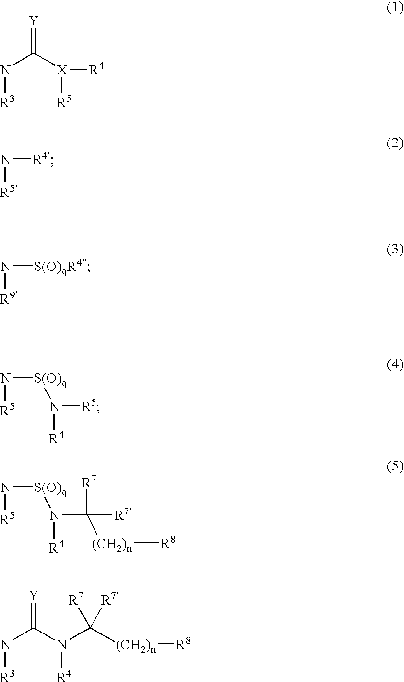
N([R3])C([X]([R4])[R5])=[Y].N([R4])[R5].N([S(O)qR4])[R9].N([S(O)q]N([R5])[R4])[R5].N([S(O)q]N(C([R7])([R7])[(CH2)n][R8])[R4])[R5].N(C(N(C([(CH2)n][R8])([R7])[R7])[R4])=[Y])[R3]
